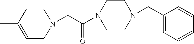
C1=C(C)CCN(CC(N2CCN(CC3=CC=CC=C3)CC2)=O)C1
